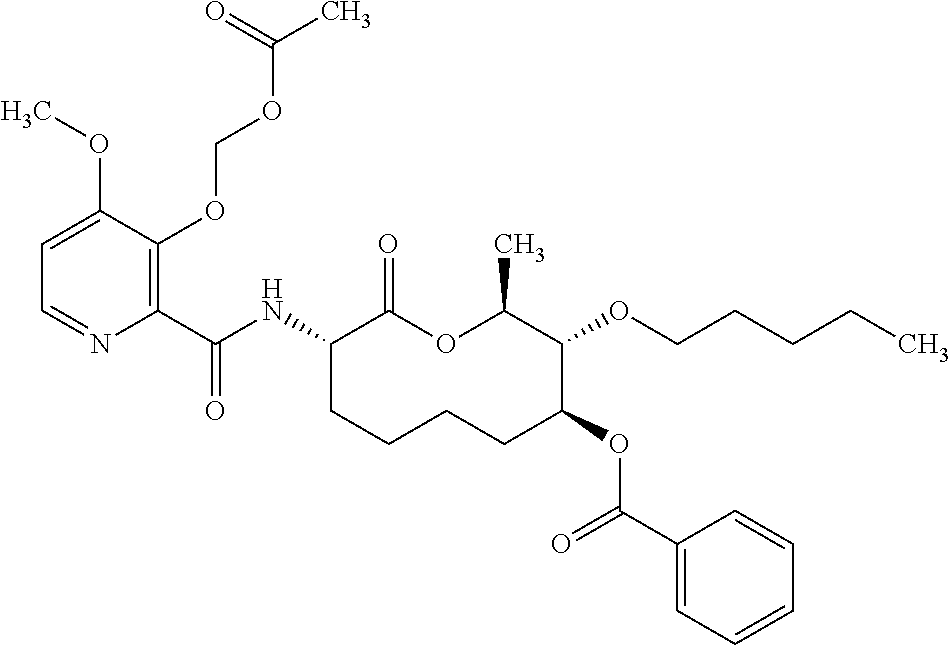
C1(C(NC2C(=O)OC(C)C(OCCCCC)C(OC(C3=CC=CC=C3)=O)CCCC2)=O)=C(OCOC(C)=O)C(OC)=CC=N1
